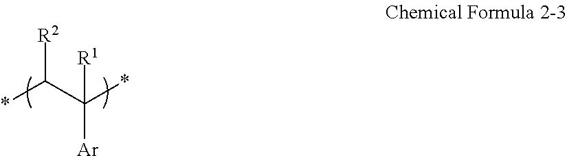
[R2]C(C(*)([Ar])[R1])*
